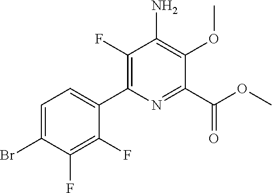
C1(F)=C(C2=CC=C(Br)C(F)=C2F)N=C(C(OC)=O)C(OC)=C1N
